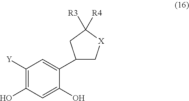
C1([Y])=C(O)C=C(O)C(C2C[X]C([R4])([R3])C2)=C1
